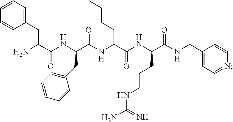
C1=CC=C(CC(N)C(=O)NC(CC2=CC=CC=C2)C(NC(C(=O)NC(CCCNC(N)=N)C(NCC2=CC=NC=C2)=O)CCCC)=O)C=C1
